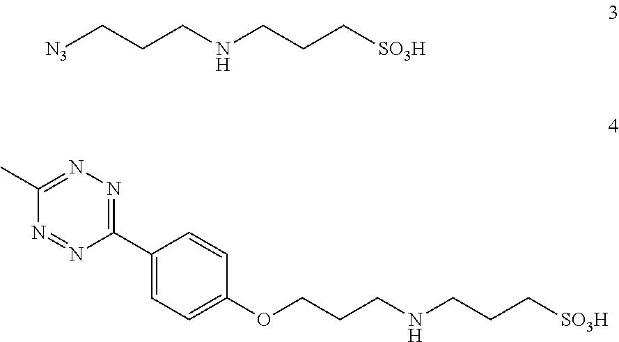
[N3]CCCNCCC[SO3H].O(CCCNCCC[SO3H])C1=CC=C(C2=NN=C(C)N=N2)C=C1
